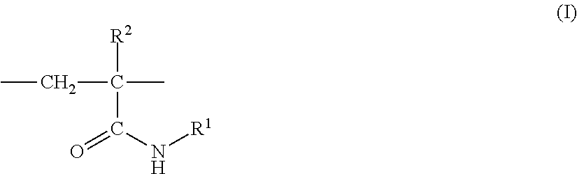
[R2]C(C)(C(N[R1])=O)CC
